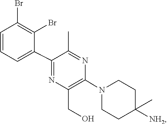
C1C(C)([NH2])CCN(C2=C(CO)N=C(C3=CC=CC(Br)=C3Br)C(C)=N2)C1
